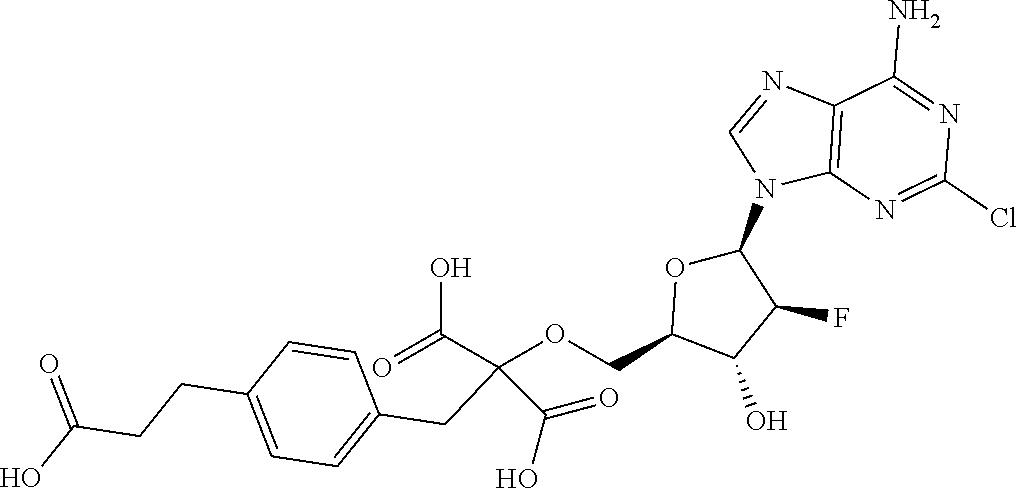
C12=C(N=C(Cl)N=C1N)N(C1OC(COC(CC3=CC=C(CCC(O)=O)C=C3)(C(=O)O)C(O)=O)C(O)C1F)C=N2
